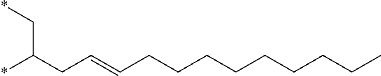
*C(CC=CCCCCCCCCC)C*
